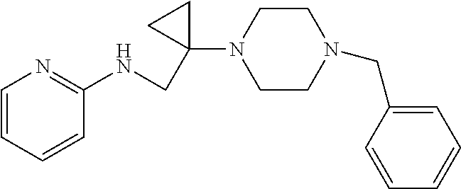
C1=CC=CC(NCC2(N3CCN(CC4=CC=CC=C4)CC3)CC2)=N1
